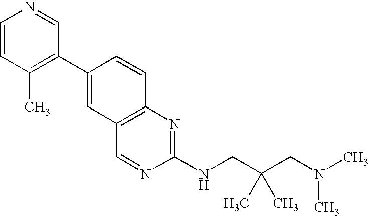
C1=CC(C)=C(C2=CC3=C(C=C2)N=C(NCC(CN(C)C)(C)C)N=C3)C=N1
